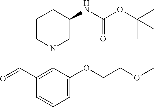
O=CC1=C(N2CC(NC(OC(C)(C)C)=O)CCC2)C(OCCOC)=CC=C1
